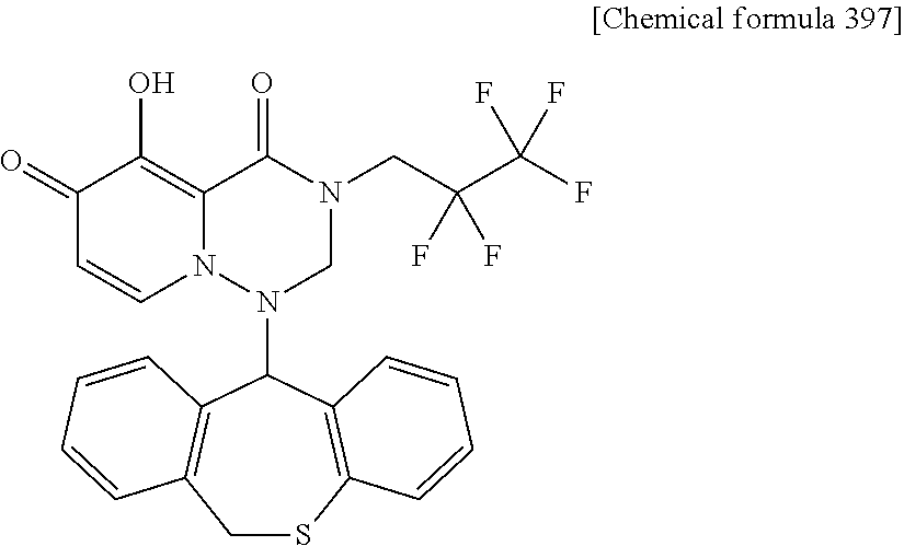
C1(=O)C=CN2C(=C1O)C(=O)N(CC(C(F)(F)F)(F)F)CN2C1C2=C(CSC3=C1C=CC=C3)C=CC=C2
